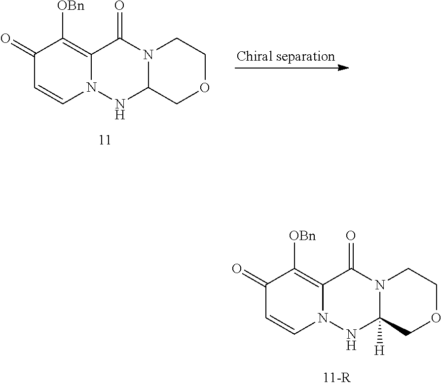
C1(=O)C=CN2C(=C1[OBn])C(=O)N1C(N2)COCC1.C1(=O)C=CN2C(=C1[OBn])C(=O)N1C([H])(N2)COCC1
